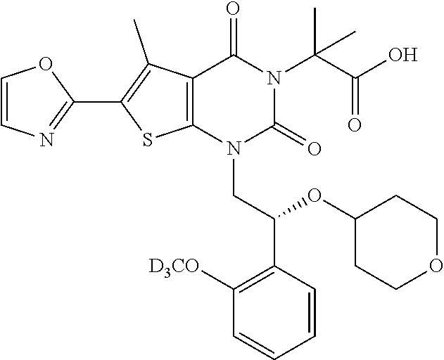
C12=C(N(CC(C3=C([D3CO])C=CC=C3)OC3CCOCC3)C(=O)N(C(C(O)=O)(C)C)C1=O)SC(C1=NC=CO1)=C2C
